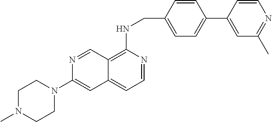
C1=CC(CNC2=C3C(=CC=N2)C=C(N2CCN(C)CC2)N=C3)=CC=C1C1=CC(C)=NC=C1
